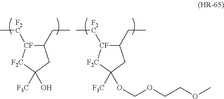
C1(CC)[CF]([F2C]C)[F2C]C([F3C])(O)C1.C1(CC)[CF]([F2C]C)[F2C]C([F3C])(OCOCCOC)C1
